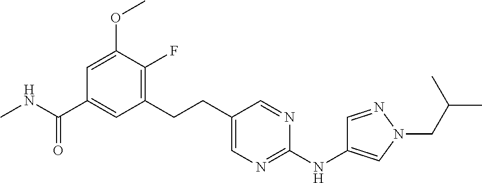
C1=C(OC)C(F)=C(CCC2=CN=C(NC3=CN(CC(C)C)N=C3)N=C2)C=C1C(NC)=O
